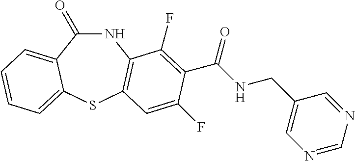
C1(=O)NC2=C(SC3=CC=CC=C13)C=C(F)C(C(NCC1=CN=CN=C1)=O)=C2F
